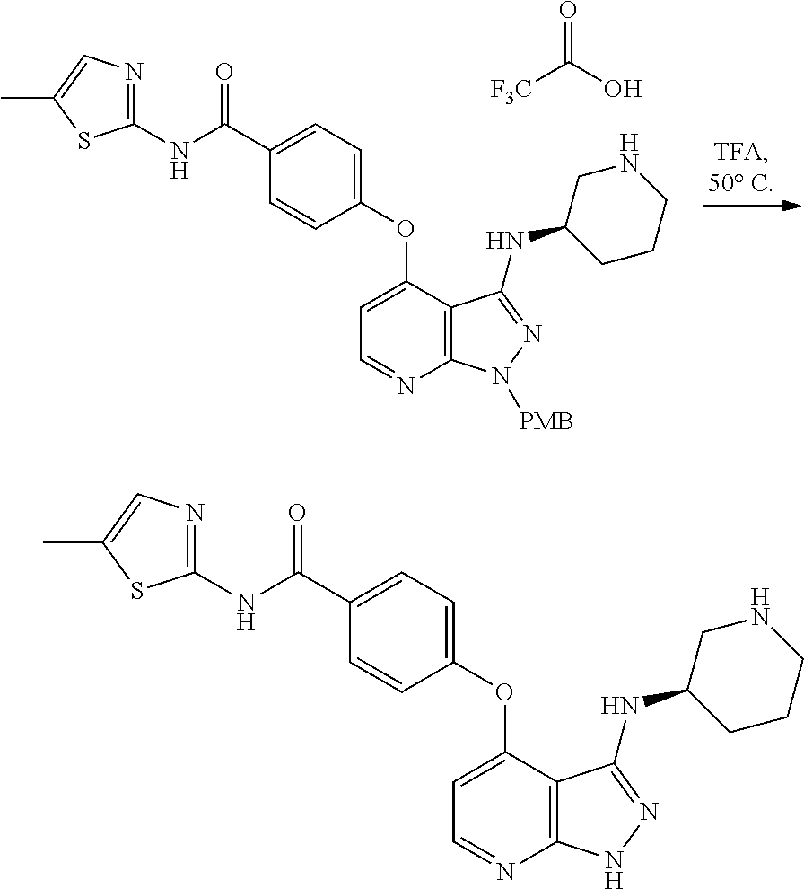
C1(OC2=CC=NC3=C2C(NC2CCCNC2)=NN3)=CC=C(C(NC2=NC=C(C)S2)=O)C=C1.C1(OC2=CC=NC3=C2C(NC2CCCNC2)=NN3[PMB])=CC=C(C(NC2=NC=C(C)S2)=O)C=C1.[F3C]C(O)=O
